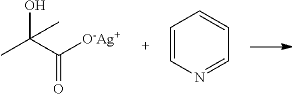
CC(C([O-Ag+])=O)(O)C.C1=CN=CC=C1
